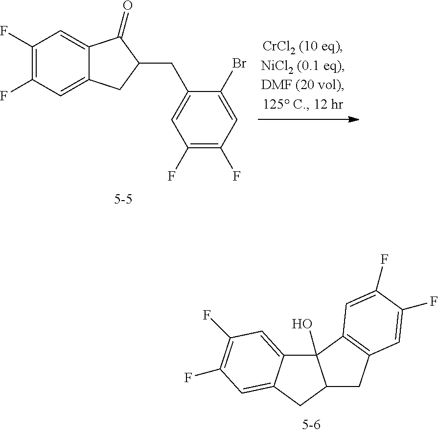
C1(F)=C(F)C=C2C(=C1)C(=O)C(CC1=CC(F)=C(F)C=C1Br)C2.C12(O)C3=CC(F)=C(F)C=C3CC1CC1=C2C=C(F)C(F)=C1
